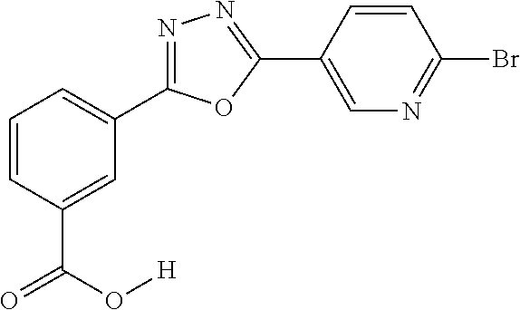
C1=CC(C(O[H])=O)=CC(C2=NN=C(C3=CN=C(Br)C=C3)O2)=C1
